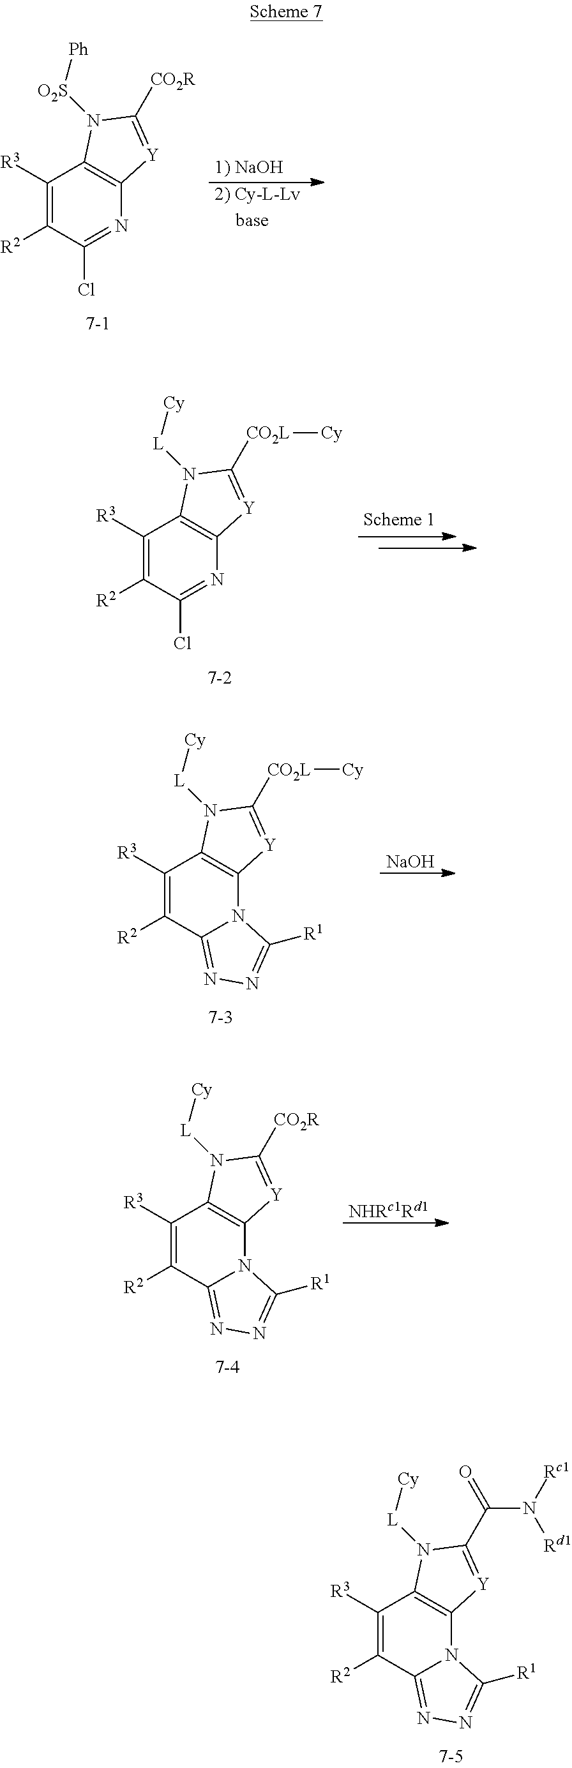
[NHRc1Rd1].C1([R3])=C([R2])C2=NN=C([R1])N2C2=C1N([L][Cy])C([CO2R])=[Y]2.C1([R3])=C([R2])C(Cl)=NC2=C1N([L][Cy])C([CO2L][Cy])=[Y]2.[NaOH].C1([R3])=C([R2])C2=NN=C([R1])N2C2=C1N([L][Cy])C([CO2L][Cy])=[Y]2.C1([R3])=C([R2])C2=NN=C([R1])N2C2=C1N([L][Cy])C(C(N([Rd1])[Rc1])=O)=[Y]2.C1([R3])=C([R2])C(Cl)=NC2=C1N([O2S][Ph])C([CO2R])=[Y]2.[2) Cy-L-Lv].[1) NaOH]
